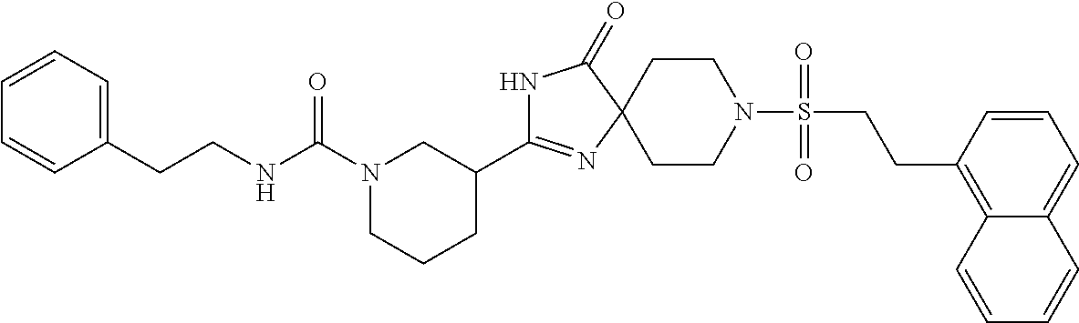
C1CN(S(=O)(=O)CCC2=C3C(=CC=C2)C=CC=C3)CCC12N=C(C1CN(C(NCCC3=CC=CC=C3)=O)CCC1)NC2=O
